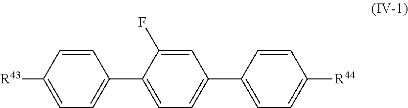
C1=C(F)C(C2=CC=C([R43])C=C2)=CC=C1C1=CC=C([R44])C=C1
